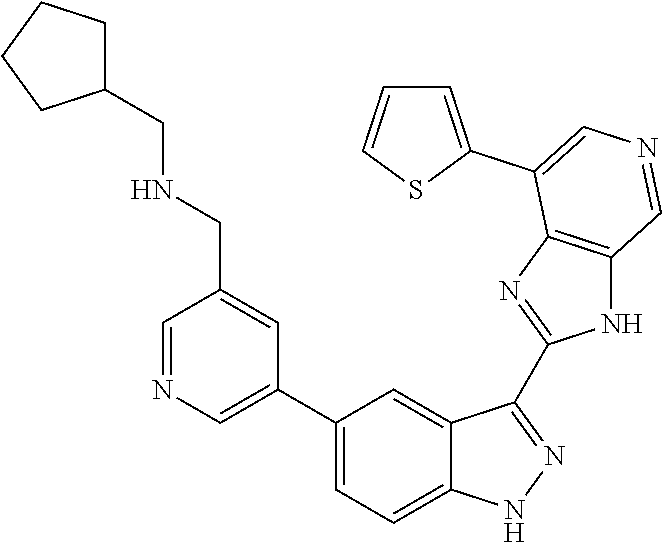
C1(C2=CN=CC(CNCC3CCCC3)=C2)=CC=C2C(=C1)C(C1=NC3=C(N1)C=NC=C3C1=CC=CS1)=NN2
